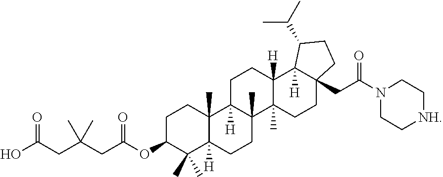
OC(CC(CC(OC1C(C)(C)C2([H])C(C)(CC1)C1([H])C(C)(CC2)C2(C)C([H])(CC1)C1([H])C(CC(N3CC[NH]CC3)=O)(CC2)CCC1C(C)C)=O)(C)C)=O
